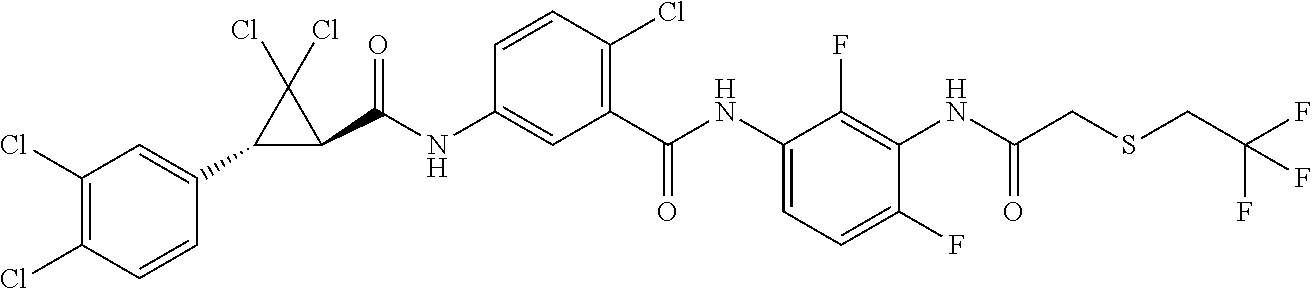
C1(C2=CC(Cl)=C(Cl)C=C2)C(C(NC2=CC(C(NC3=CC=C(F)C(NC(CSCC(F)(F)F)=O)=C3F)=O)=C(Cl)C=C2)=O)C1(Cl)Cl
